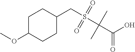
C1C(OC)CCC(CS(C(C(=O)O)(C)C)(=O)=O)C1
